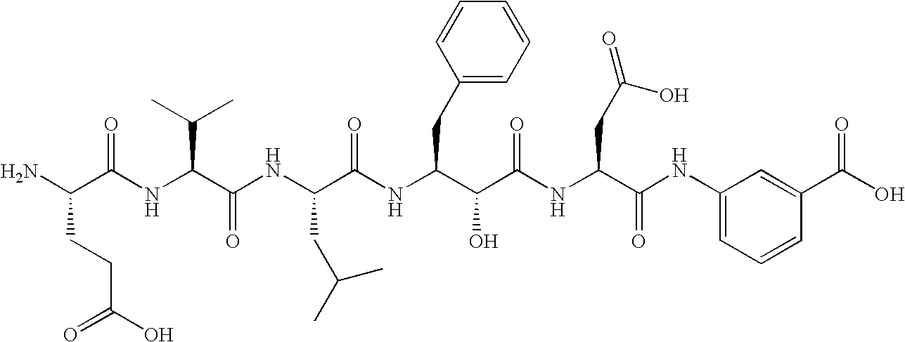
NC(CCC(=O)O)C(=O)NC(C(C)C)C(=O)NC(CC(C)C)C(NC(CC1=CC=CC=C1)C(O)C(=O)NC(CC(O)=O)C(NC1=CC=CC(C(=O)O)=C1)=O)=O
